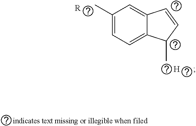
C1(C)=CC=C2C(=C1)C=CC2C.[H].[R]
